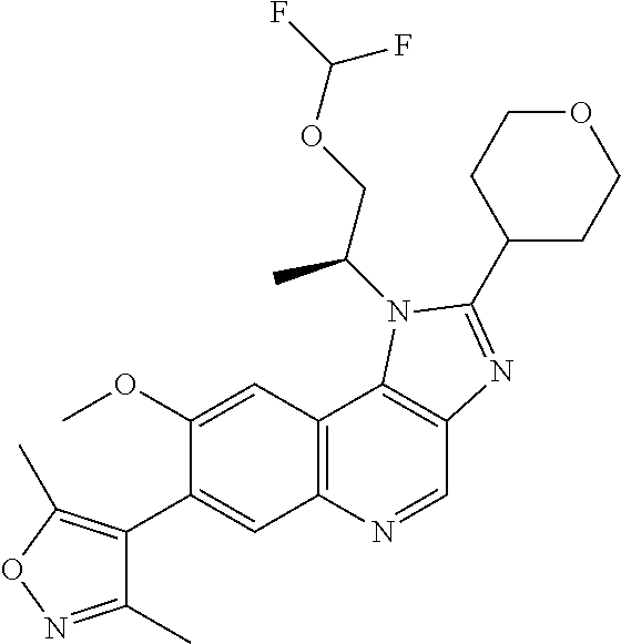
C1(OC)=CC2=C(C=C1C1=C(C)ON=C1C)N=CC1=C2N(C(C)COC(F)F)C(C2CCOCC2)=N1
